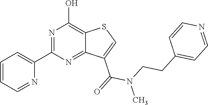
C1(C2=NC(O)=C3C(=N2)C(C(=O)N(C)CCC2=CC=NC=C2)=CS3)=CC=CC=N1
